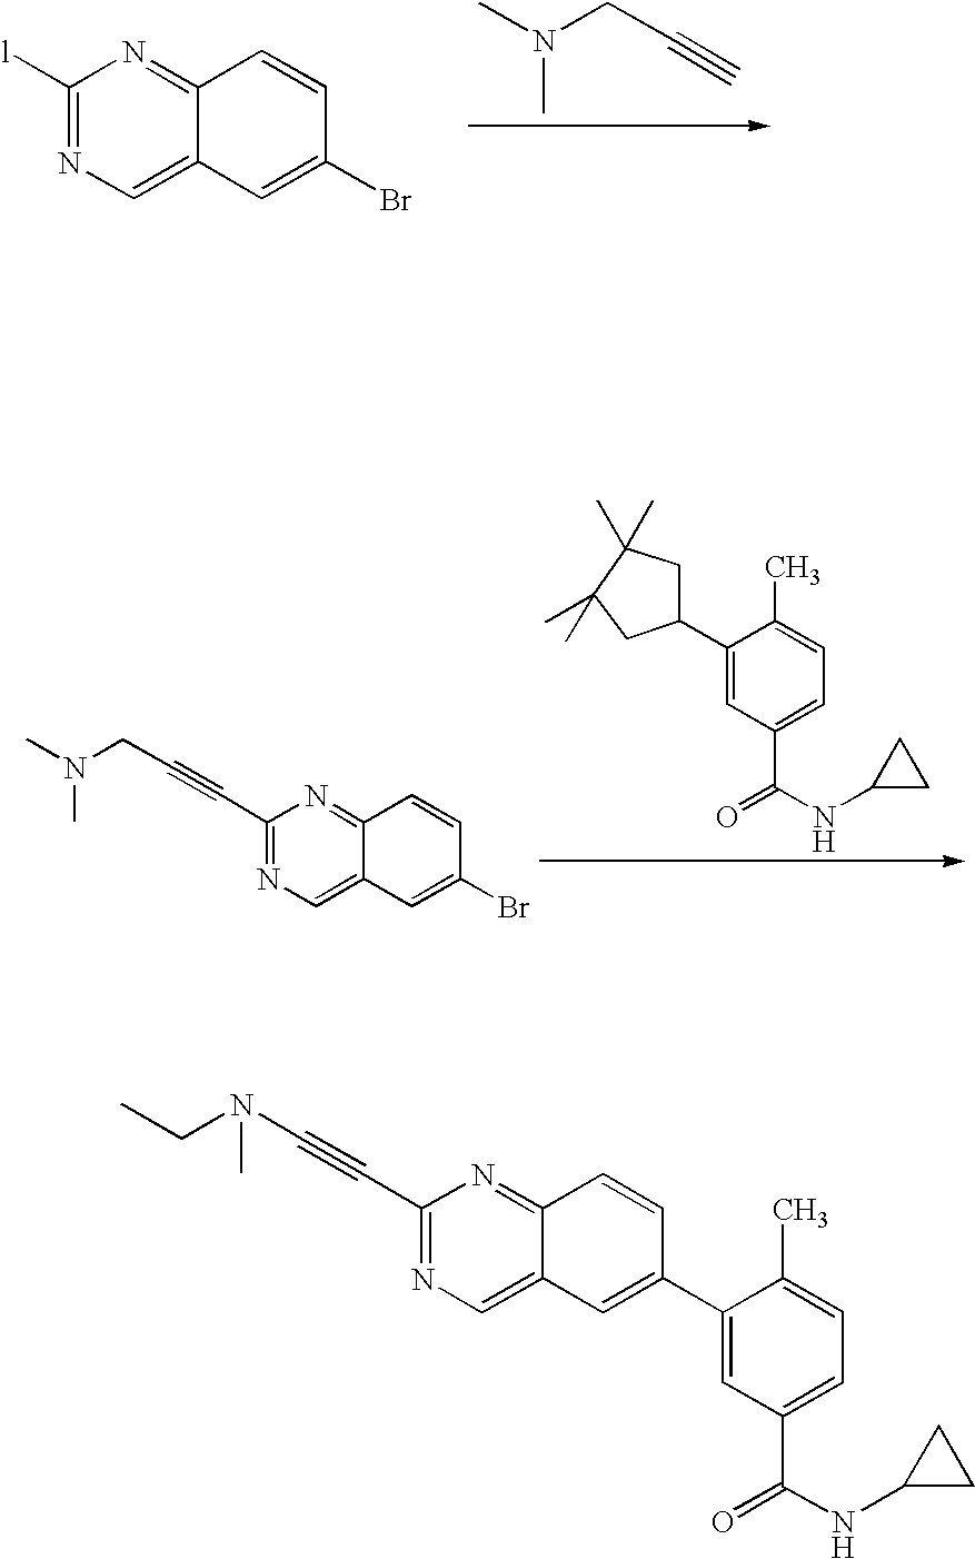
C1([l])=NC=C2C(=N1)C=CC(Br)=C2.CN(CC#C)C.CN(CC#CC1=NC=C2C(=N1)C=CC(Br)=C2)C.C1(C2CC(C)(C)C(C)(C)C2)=CC(C(=O)NC2CC2)=CC=C1C.CCN(C#CC1=NC=C2C(=N1)C=CC(C1=CC(C(=O)NC3CC3)=CC=C1C)=C2)C
